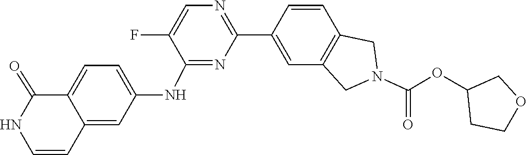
C1(C2=NC=C(F)C(NC3=CC=C4C(=C3)C=CNC4=O)=N2)=CC2=C(C=C1)CN(C(OC1CCOC1)=O)C2
